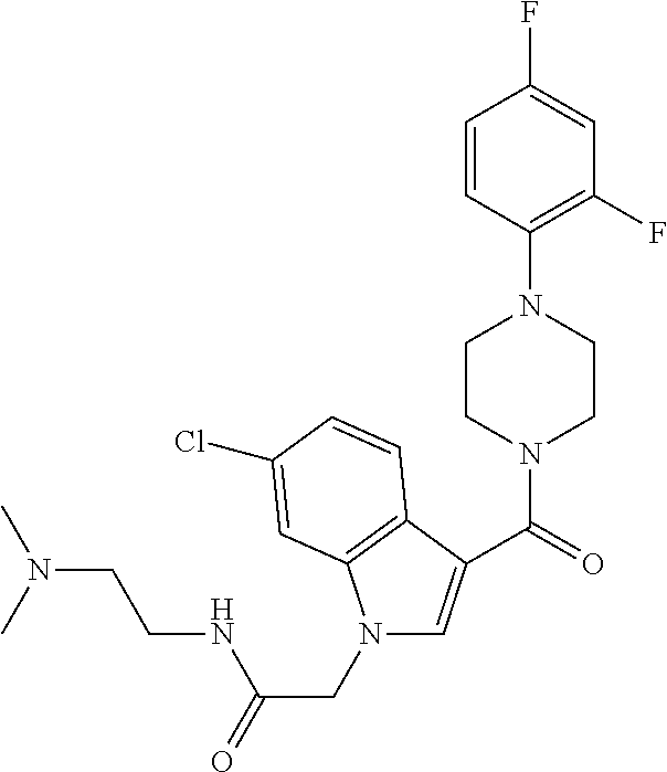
C1=CC(N2CCN(C(=O)C3=CN(CC(NCCN(C)C)=O)C4=C3C=CC(Cl)=C4)CC2)=C(F)C=C1F
